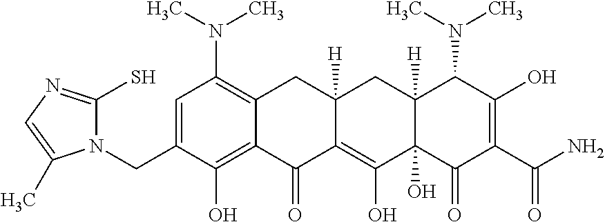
C1=C(CN2C(S)=NC=C2C)C(O)=C2C(=C1N(C)C)CC1([H])C(=C(O)C3(O)C([H])(C1)C(N(C)C)C(O)=C(C(N)=O)C3=O)C2=O
